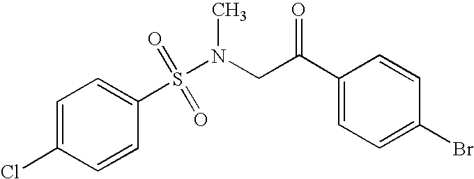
C1=C(Cl)C=CC(S(=O)(=O)N(CC(=O)C2=CC=C(Br)C=C2)C)=C1
